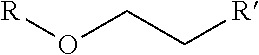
[R]OCC[R]
